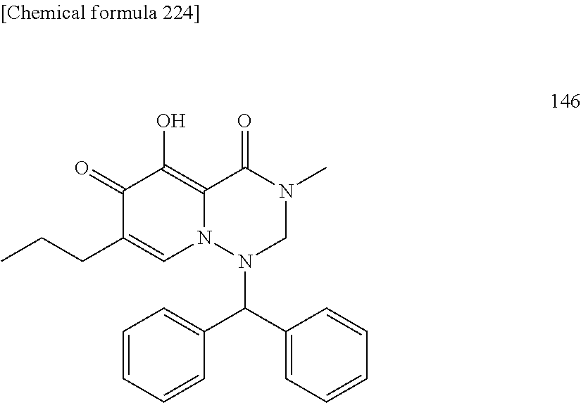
C12=C(O)C(=O)C(CCC)=CN1N(C(C1=CC=CC=C1)C1=CC=CC=C1)CN(C)C2=O
